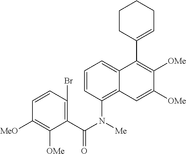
C1=CC(Br)=C(C(N(C2=C3C(=CC=C2)C(C2=CCCCC2)=C([OMe])C([OMe])=C3)[Me])=O)C([OMe])=C1[MeO]
